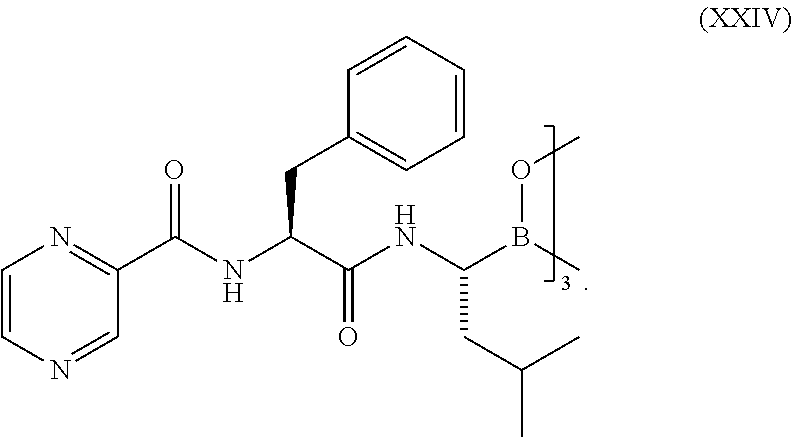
C(C(NC(B(C)OC)CC(C)C)=O)(CC1=CC=CC=C1)NC(=O)C1=NC=CN=C1
